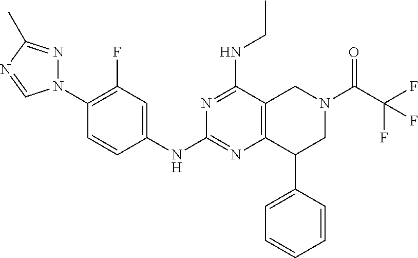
C1=CC(NC2=NC3=C(C(NCC)=N2)CN(C(C(F)(F)F)=O)CC3C2=CC=CC=C2)=CC(F)=C1N1N=C(C)N=C1
